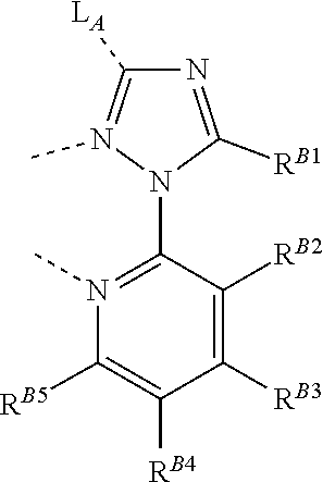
[LA]C1=N(C)N(C2=N(C)C([RB5])=C([RB4])C([RB3])=C2[RB2])C([RB1])=N1
